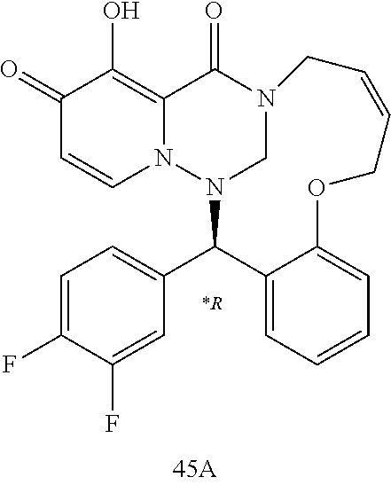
N12CN(C(C3=CC=C(F)C(F)=C3)C3=CC=CC=C3OCC=CC1)N1C=CC(=O)C(O)=C1C2=O
